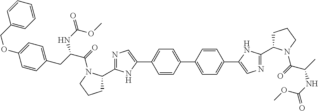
C1=C(C2=CC=C(C3=CN=C(C4CCCN4C(=O)C(C)NC(OC)=O)N3)C=C2)C=CC(C2=CN=C(C3CCCN3C(=O)C(CC3=CC=C(OCC4=CC=CC=C4)C=C3)NC(=O)OC)N2)=C1
